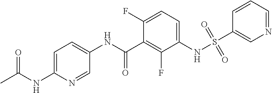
S(NC1=CC=C(F)C(C(NC2=CC=C(NC(C)=O)N=C2)=O)=C1F)(=O)(=O)C1=CN=CC=C1
